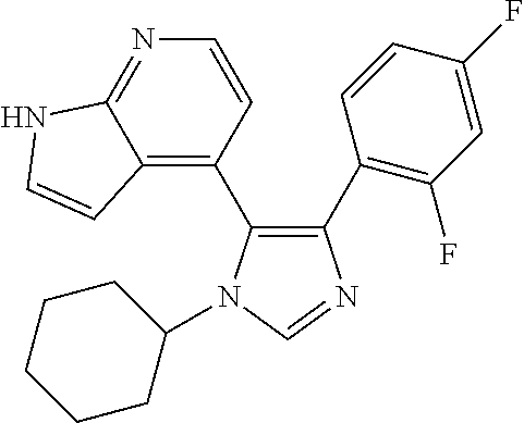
C1(C2=C(F)C=C(F)C=C2)=C(C2=C3C(=NC=C2)NC=C3)N(C2CCCCC2)C=N1
